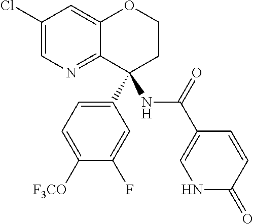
C1(Cl)=CN=C2C(=C1)OCCC2(C1=CC=C([F3CO])C(F)=C1)NC(C1=CNC(=O)C=C1)=O
